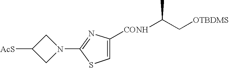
C1([AcS])CN(C2=NC([CONH]C(C[OTBDMS])C)=CS2)C1
